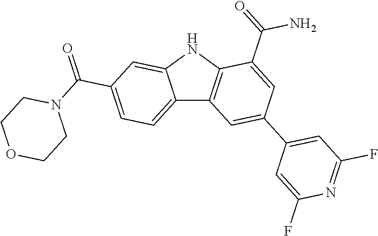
C12=CC=C(C(=O)N3CCOCC3)C=C1NC1=C2C=C(C2=CC(F)=NC(F)=C2)C=C1C(=O)N
